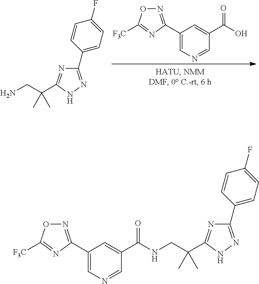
C1(C2=NOC([F3C])=N2)=CN=CC(C(O)=O)=C1.C1(C2=CC=C(F)C=C2)=NNC(C(CN)(C)C)=N1.C1(C2=CC=C(F)C=C2)=NNC(C(CNC(C2=CC(C3=NOC([F3C])=N3)=CN=C2)=O)(C)C)=N1
